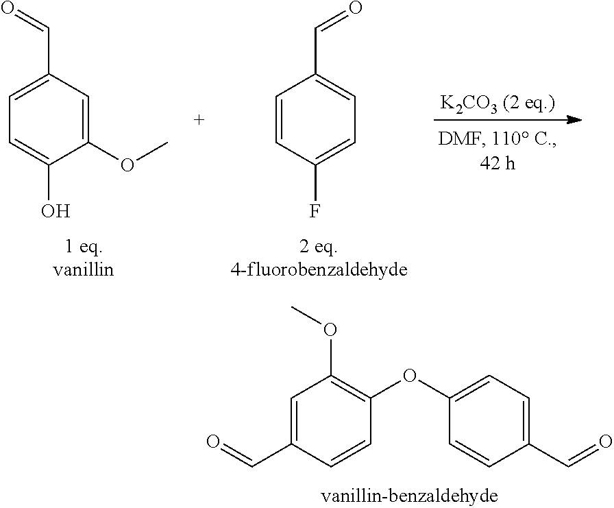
C1=C(C=O)C=CC(OC2=CC=C(C=O)C=C2)=C1OC.C1=CC(F)=CC=C1C=O.C1=C(C=O)C=C(OC)C(O)=C1
